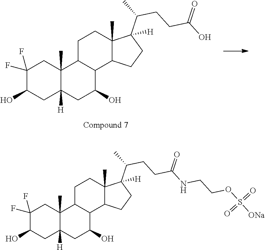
C1(F)(F)C(O)CC2([H])C(C)(C1)C1C(C(O)C2)C2C(C)(CC1)C(C(C)CCC(O)=O)([H])CC2.C1(F)(F)C(O)CC2([H])C(C)(C1)C1C(C(O)C2)C2C(C)(CC1)C(C(C)CCC(NCCOS([ONa])(=O)=O)=O)([H])CC2
